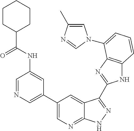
C1(C2=CN=CC(NC(C3CCCCC3)=O)=C2)=CN=C2C(=C1)C(C1=NC3=C(N1)C=CC=C3N1C=C(C)N=C1)=NN2
